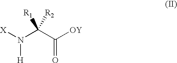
[X]N([H])C(C([OY])=O)([R1])[R2]
